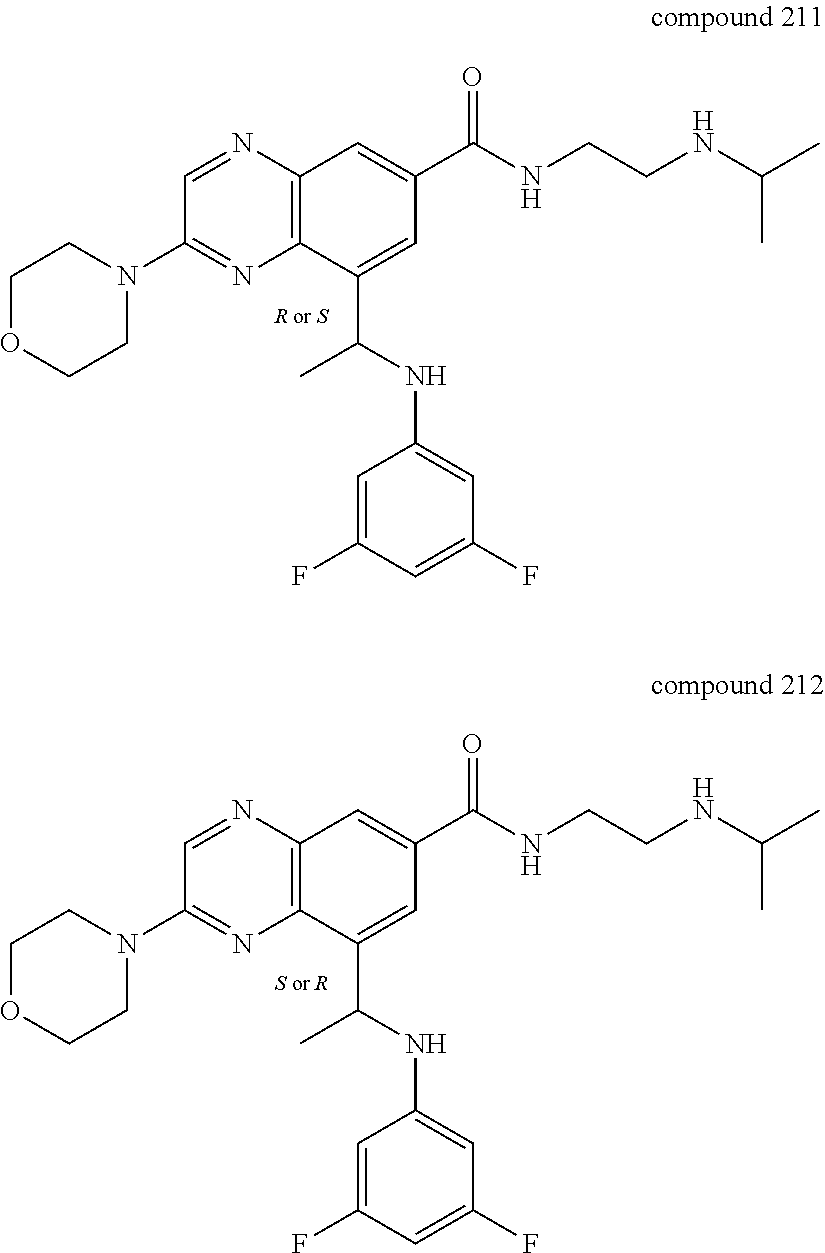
C1=NC2=C(N=C1N1CCOCC1)C(C(NC1=CC(F)=CC(F)=C1)C)=CC(C(NCCNC(C)C)=O)=C2.C1=NC2=C(N=C1N1CCOCC1)C(C(NC1=CC(F)=CC(F)=C1)C)=CC(C(NCCNC(C)C)=O)=C2
